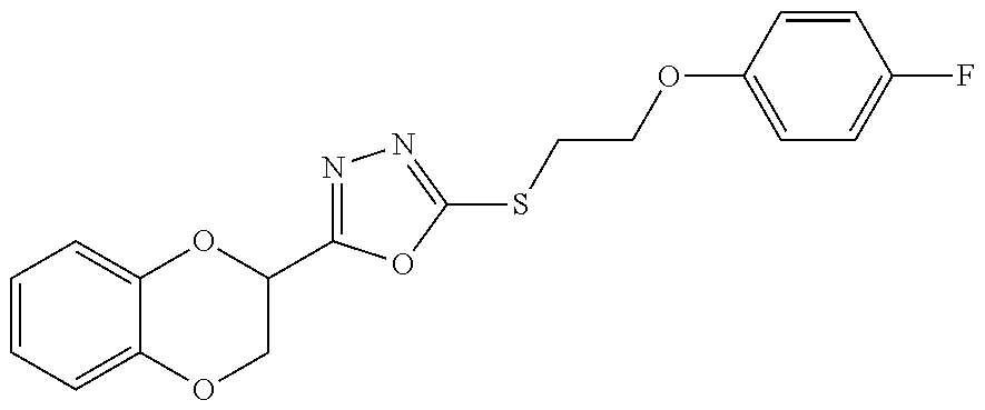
C1=CC=C2C(=C1)OC(C1=NN=C(SCCOC3=CC=C(F)C=C3)O1)CO2
